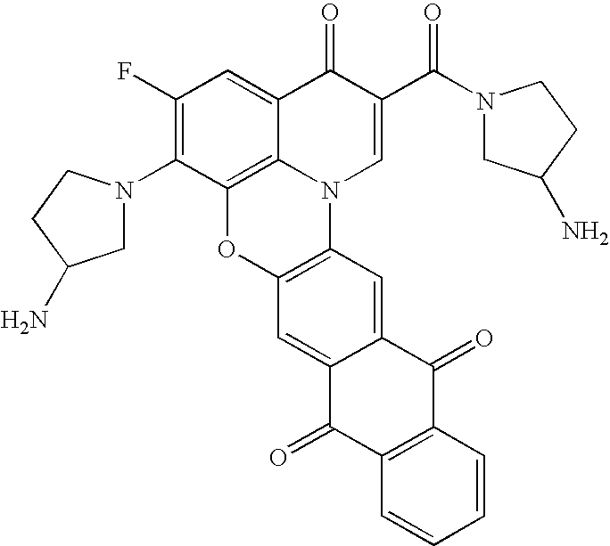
C1(F)=C(N2CC(N)CC2)C2=C3C(=C1)C(=O)C(C(N1CC(N)CC1)=O)=CN3C1=C(O2)C=C2C(=C1)C(=O)C1=C(C2=O)C=CC=C1
